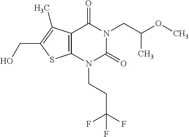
C12=C(N(CCC(F)(F)F)C(=O)N(CC(OC)C)C1=O)SC(CO)=C2C
